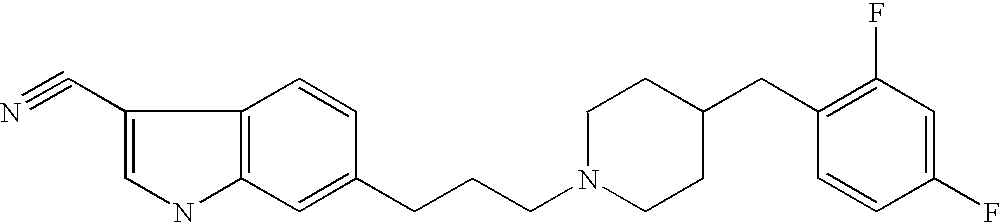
C12=C(C=C(CCCN3CCC(CC4=C(F)C=C(F)C=C4)CC3)C=C1)NC=C2C#N
